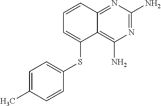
C1=C(C)C=CC(SC2=CC=CC3=NC(N)=NC(N)=C23)=C1
